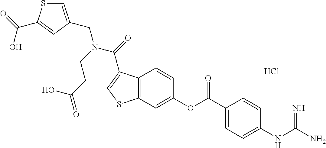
Cl.C12=C(C=C(OC(C3=CC=C(NC(N)=N)C=C3)=O)C=C1)SC=C2C(=O)N(CCC(=O)O)CC1=CSC(C(O)=O)=C1
